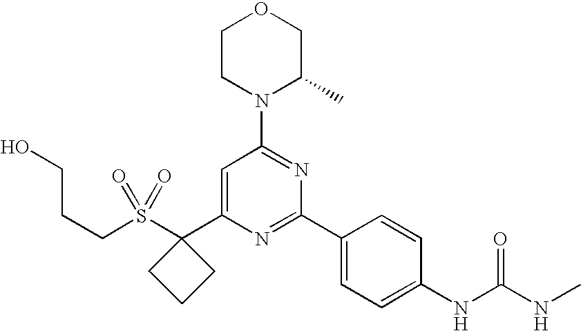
C(S(C1(C2=CC(N3C(C)COCC3)=NC(C3=CC=C(NC(NC)=O)C=C3)=N2)CCC1)(=O)=O)CCO
